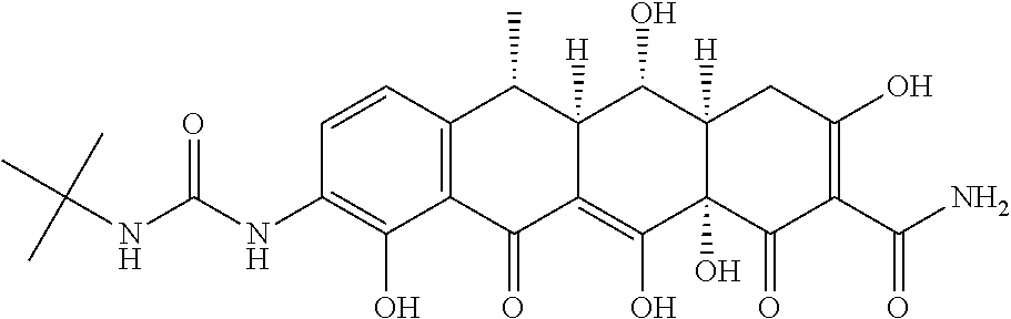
C1=CC2=C(C(O)=C1NC(NC(C)(C)C)=O)C(=O)C1=C(O)C3(O)C([H])(C(O)C1([H])C2C)CC(O)=C(C(N)=O)C3=O
